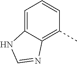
C1=C2C(=C(C)C=C1)N=CN2
